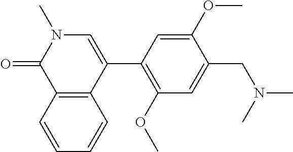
O=C1N(C)C=C(C2=C(OC)C=C(CN(C)C)C(OC)=C2)C2=C1C=CC=C2
